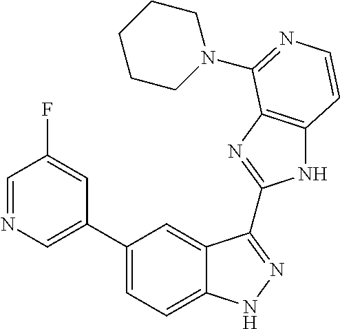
C1(C2=CC=C3C(=C2)C(C2=NC4=C(N2)C=CN=C4N2CCCCC2)=NN3)=CN=CC(F)=C1
